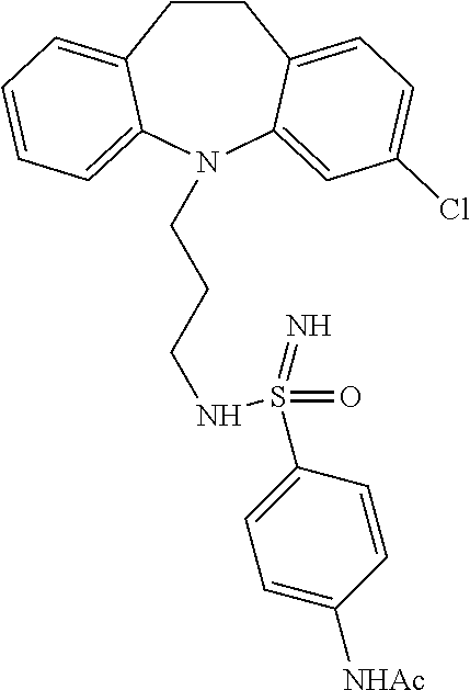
C1CC2=CC=C(Cl)C=C2N(CCCNS(C2=CC=C([NHAc])C=C2)(=O)=N)C2=CC=CC=C12
